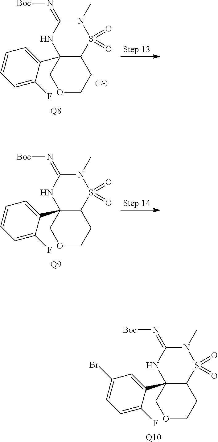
C12(C3=CC(Br)=CC=C3F)C(S(=O)(=O)N(C)C(=N[Boc])N1)CCOC2.[Q10].C12(C3=CC=CC=C3F)C(S(=O)(=O)N(C)C(=N[Boc])N1)CCOC2.[Q8].C12(C3=CC=CC=C3F)C(S(=O)(=O)N(C)C(=N[Boc])N1)CCOC2.[Q9]
